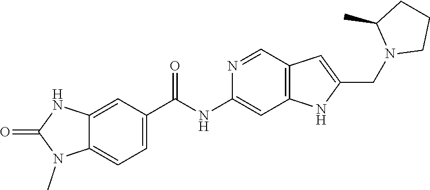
C1CN(CC2=CC3=C(N2)C=C(NC(C2=CC=C4C(=C2)NC(=O)N4C)=O)N=C3)C(C)C1
